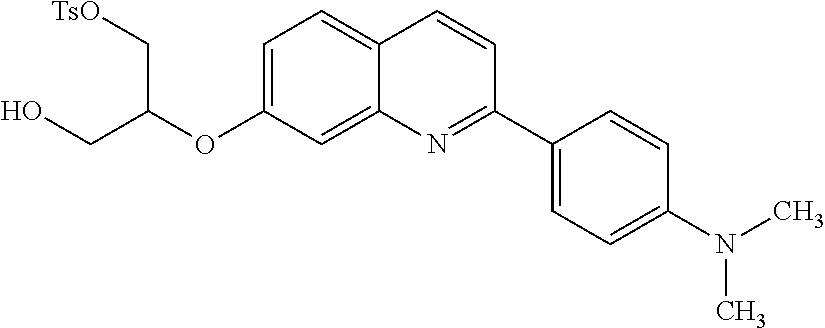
C1=C(OC(CO)C[TsO])C=C2C(=C1)C=CC(C1=CC=C(N(C)C)C=C1)=N2
